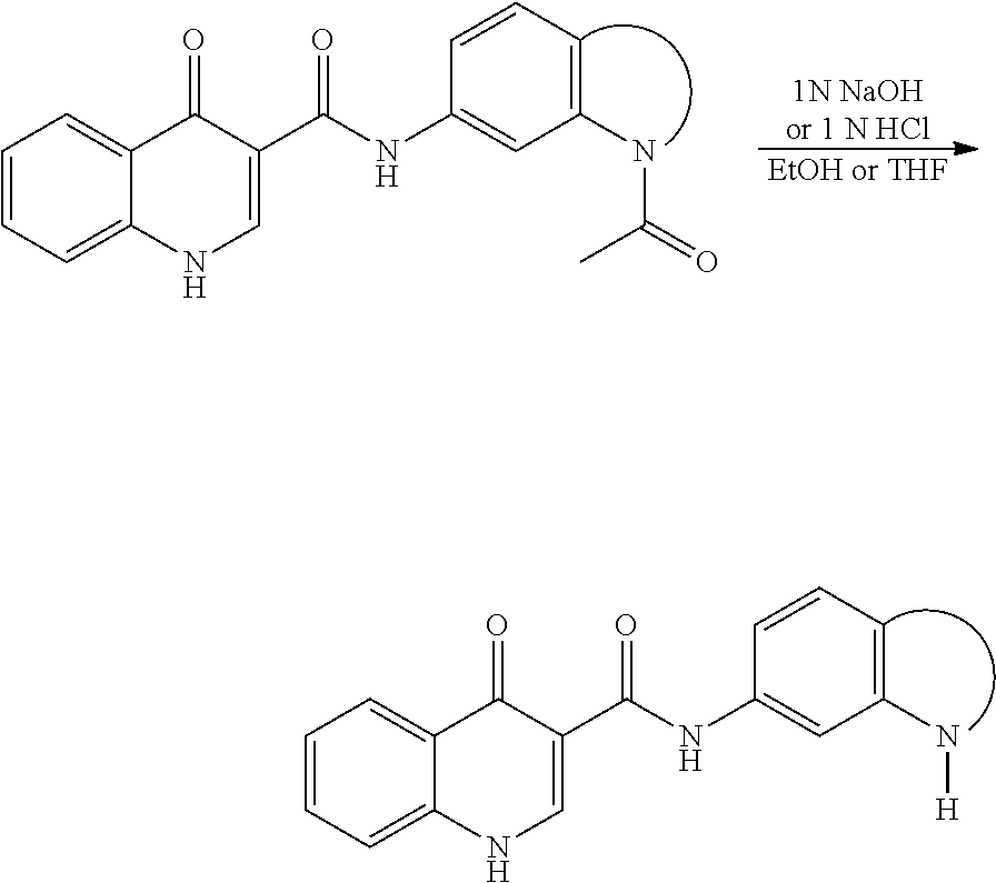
C1=CC=C2C(=C1)C(=O)C(C(NC1=CC(NC(=O)C)=CC=C1)=O)=CN2.[1N NaOHor 1 N HCl].[EtOH or THF].C1=CC=C2C(=C1)C(=O)C(C(NC1=CC(N[H])=CC=C1)=O)=CN2
